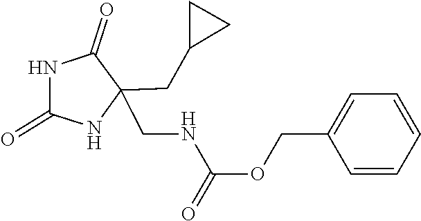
N1C(=O)C(CNC(OCC2=CC=CC=C2)=O)(CC2CC2)NC1=O
